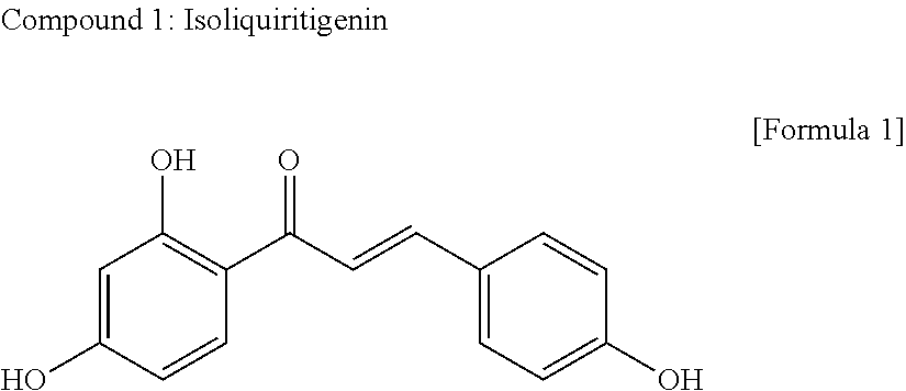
C1=C(O)C=CC(C(C=CC2=CC=C(O)C=C2)=O)=C1O
